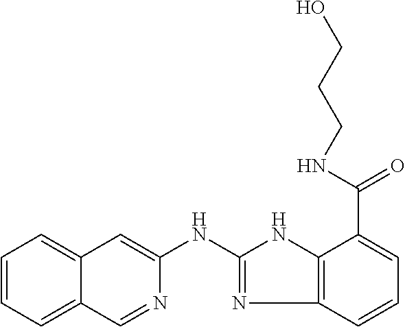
C1=CC=C2C(=C1)C=C(NC1=NC3=C(N1)C(C(NCCCO)=O)=CC=C3)N=C2
